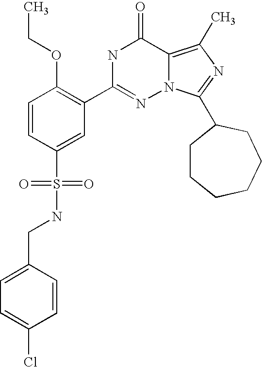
C(C1=CC=C(Cl)C=C1)NS(C1=CC(C2=NN3C(=C(C)N=C3C3CCCCCC3)C(=O)N2)=C(OCC)C=C1)(=O)=O
